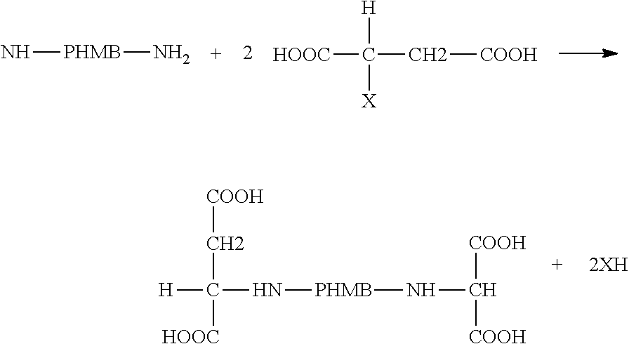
N[PHMB]N.[H]C([X])(C[COOH])[HOOC].N([PHMB]NC([COOH])[COOH])C([H])(C[COOH])[HOOC]
